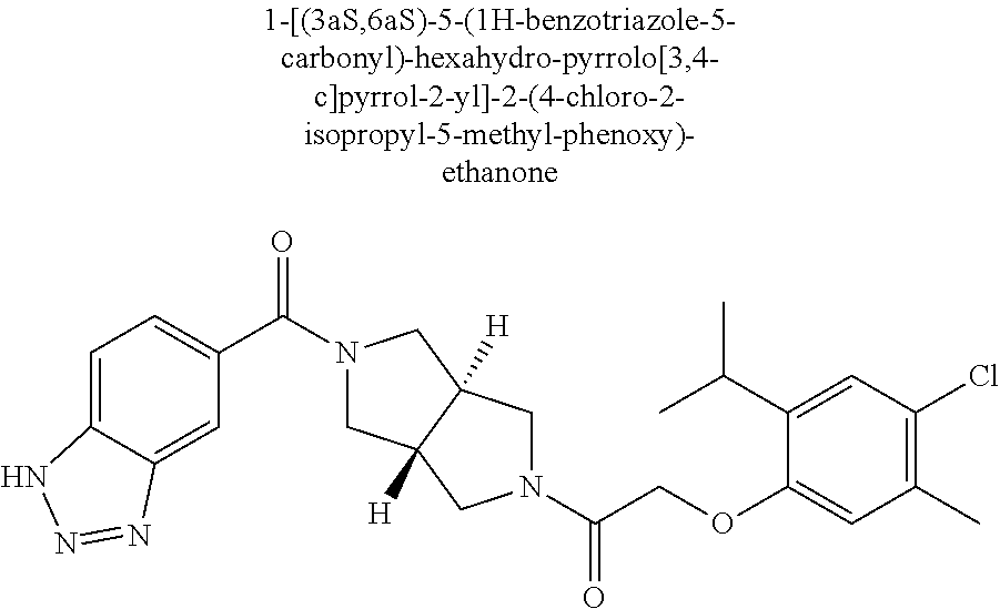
C1=C2C(=CC=C1C(=O)N1CC3([H])C([H])(C1)CN(C(=O)COC1=CC(C)=C(Cl)C=C1C(C)C)C3)NN=N2
